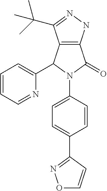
C12=C(NN=C1C(C)(C)C)C(=O)N(C1=CC=C(C3=NOC=C3)C=C1)C2C1=CC=CC=N1
